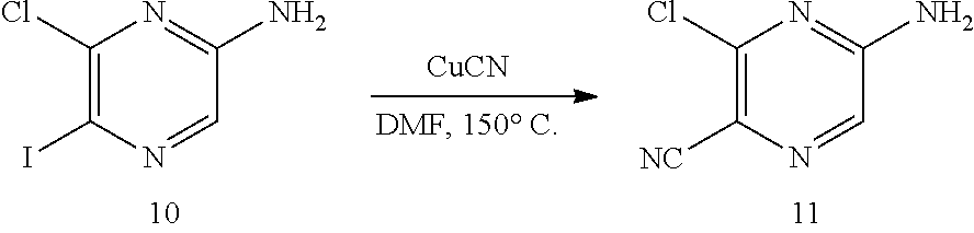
C1(Cl)=C([NC])N=CC(N)=N1.[CuCN].C1(Cl)=C(I)N=CC(N)=N1
